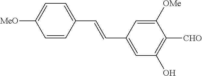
[MeO]C1=CC=C(C=CC2=CC(O)=C([CHO])C([OMe])=C2)C=C1
